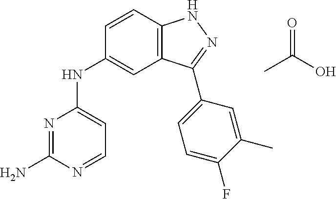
N1=C(N)N=CC=C1NC1=CC2=C(C=C1)NN=C2C1=CC=C(F)C(C)=C1.CC(O)=O
